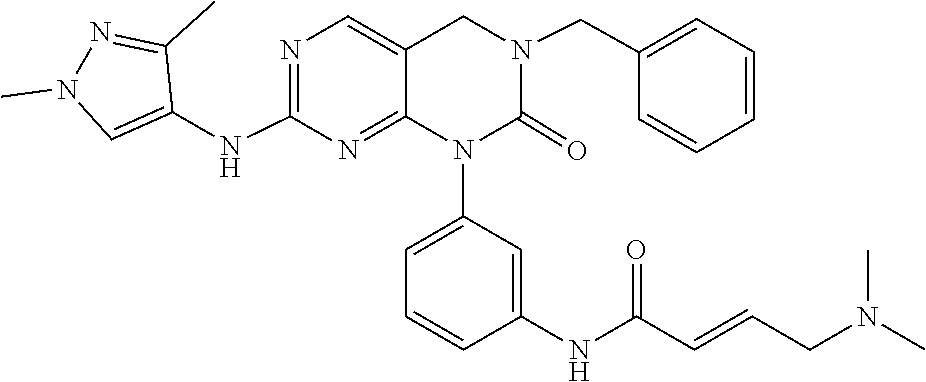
CN(CC=CC(NC1=CC(N2C(=O)N(CC3=CC=CC=C3)CC3=CN=C(NC4=CN(C)N=C4C)N=C23)=CC=C1)=O)C
